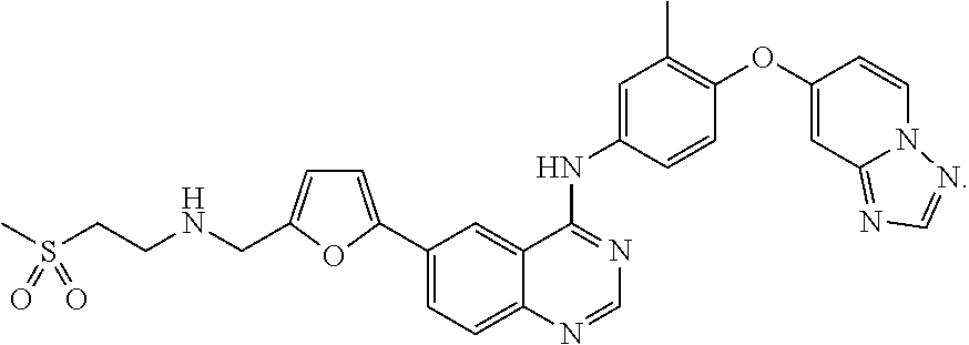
C1=C(C2=CC=C3C(=C2)C(NC2=CC(C)=C(OC4=CC5=NC=NN5C=C4)C=C2)=NC=N3)OC(CNCCS(C)(=O)=O)=C1
